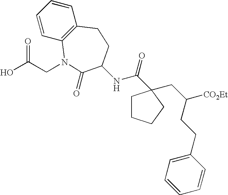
C1=CC=CC2=C1N(CC(O)=O)C(=O)C(NC(=O)C1(CC([CO2Et])CCC3=CC=CC=C3)CCCC1)CC2
